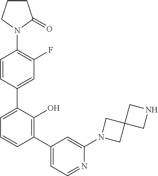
C1=CC(C2=CC=CC(C3=CC=NC(N4CC5(C4)CNC5)=C3)=C2O)=CC(F)=C1N1C(=O)CCC1
